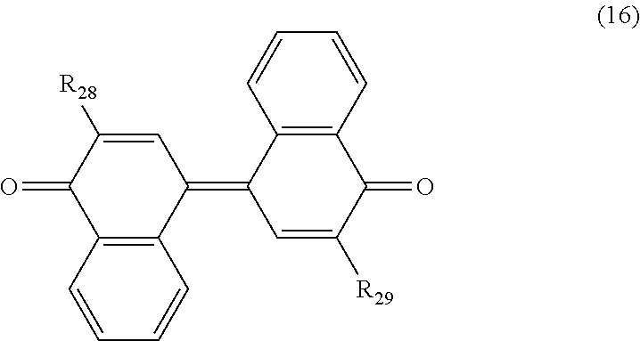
C12=C(C(=C3C=C([R29])C(=O)C4=C3C=CC=C4)C=C([R28])C1=O)C=CC=C2
